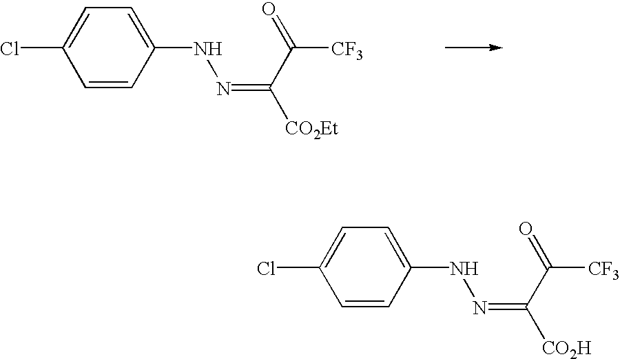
C1=CC(NN=C([CO2H])C(=O)[CF3])=CC=C1Cl.C1=CC(NN=C([CO2Et])C(=O)[CF3])=CC=C1Cl
